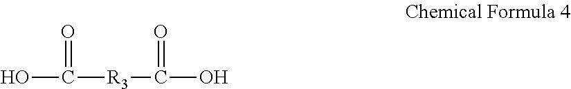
OC(=O)[R3]C(=O)O
